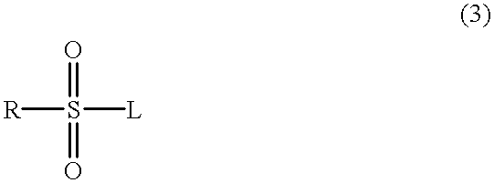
[R]S([L])(=O)=O
